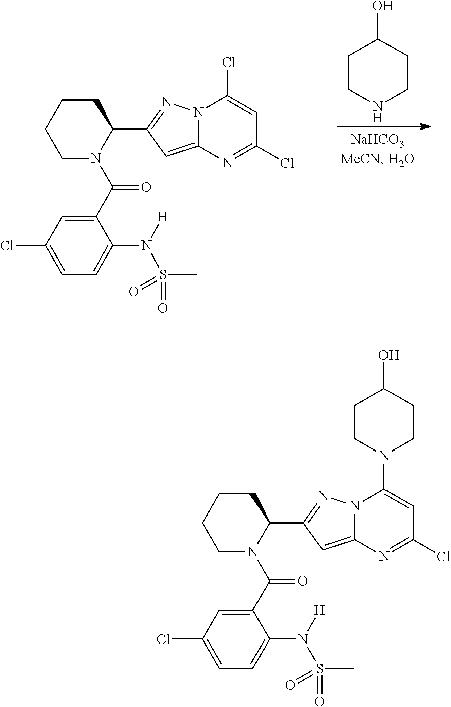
C12=CC(C3CCCCN3C(C3=CC(Cl)=CC=C3N([H])S(C)(=O)=O)=O)=NN1C(Cl)=CC(Cl)=N2.C1CNCCC1O.C12=CC(C3CCCCN3C(C3=CC(Cl)=CC=C3N([H])S(C)(=O)=O)=O)=NN1C(N1CCC(O)CC1)=CC(Cl)=N2
